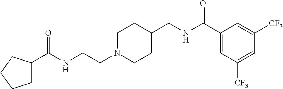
N(CCN1CCC(CNC(C2=CC([CF3])=CC([CF3])=C2)=O)CC1)C(=O)C1CCCC1
